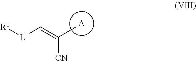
[A].[R1][L1]C=C(C)[CN]
